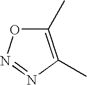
C1(C)=C(C)N=NO1
